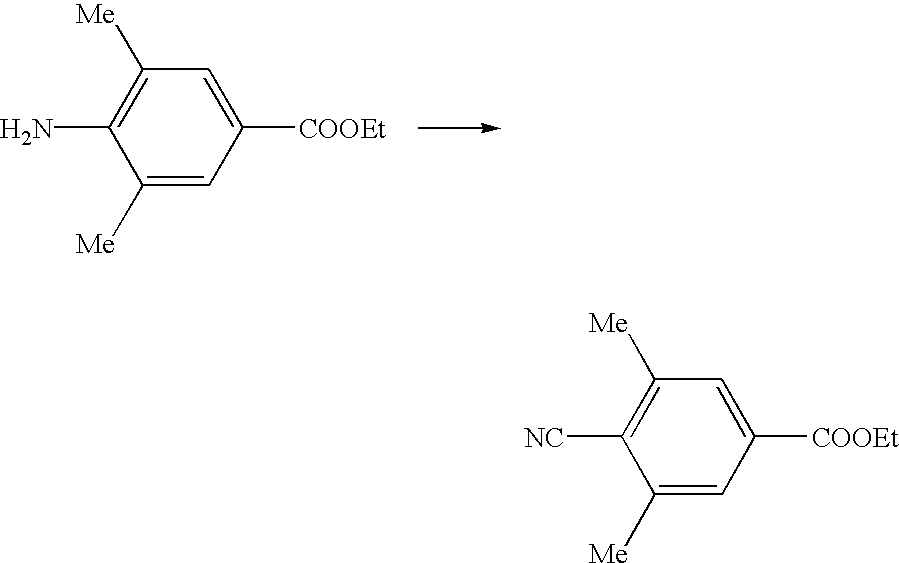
C1([Me])=CC([COOEt])=CC([Me])=C1N.C1([Me])=CC([COOEt])=CC([Me])=C1[NC]
